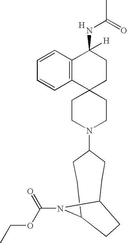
C1CN(C2CCC3N(C(OCC)=O)C(CC2)CC3)CCC12CCC(NC(C)=O)([H])C1=C2C=CC=C1.[H]
